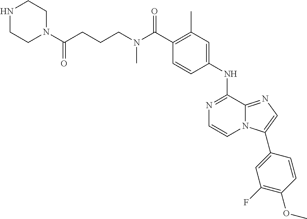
C1(C(N(C)CCCC(N2CCNCC2)=O)=O)=C(C)C=C(NC2=NC=CN3C2=NC=C3C2=CC(F)=C(OC)C=C2)C=C1
